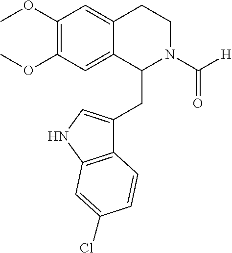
COC1=C(OC)C=C2C(=C1)CCN(C([H])=O)C2CC1=CNC2=C1C=CC(Cl)=C2
